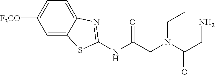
C1([F3CO])=CC=C2C(=C1)SC(NC(CN(C(CN)=O)CC)=O)=N2
